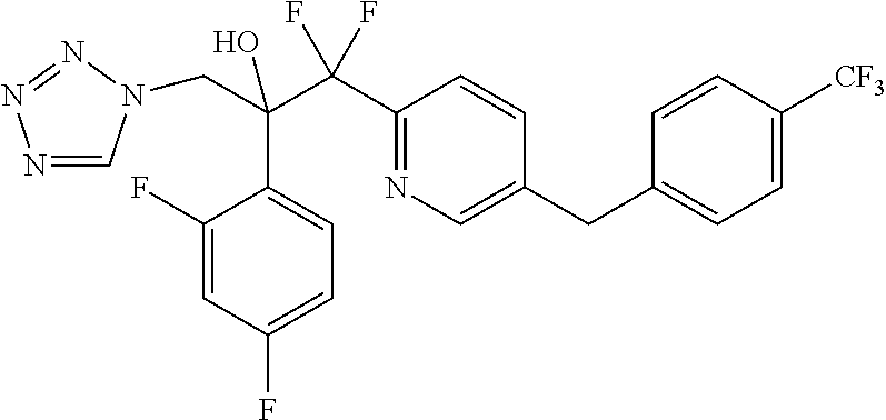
N1=CN(CC(C(C2=NC=C(CC3=CC=C([CF3])C=C3)C=C2)(F)F)(O)C2=CC=C(F)C=C2F)N=N1
